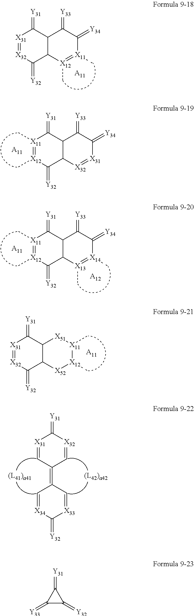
[X31]1=[X32]C(=[Y32])C2C(C1=[Y31])C(=[Y33])C(=[Y34])[X11](C)=[X12]2C.[A11].[X11]1(C)=[X12](C)C(=[Y32])C2C(C1=[Y31])C(=[Y33])C(=[Y34])[X31]=[X32]2.[A11].[X11]1(C)=[X12](C)C(=[Y32])C2C(C1=[Y31])C(=[Y33])C(=[Y34])[X14](C)=[X13]2C.[A11].[A12].[X31]1=[X32]C(=[Y32])C2C(C1=[Y31])[X51][X11](C)[X12](C)[X52]2.[A11].[X31]1=CC(=C2C=[X34]C(=[Y32])[X33]=C2)C=[X32]C1=[Y31].C1(=[Y33])C(=[Y32])C1=[Y31]
